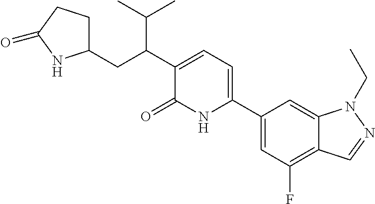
C1(C2=CC=C(C(CC3CCC(=O)N3)C(C)C)C(=O)N2)=CC(F)=C2C(=C1)N(CC)N=C2
